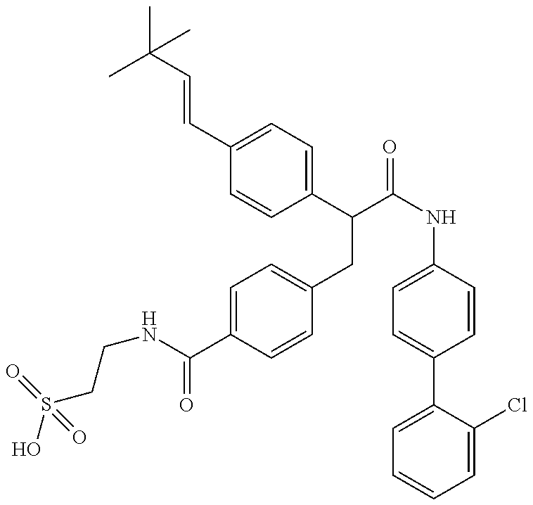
OS(CCNC(=O)C1=CC=C(CC(C2=CC=C(C=CC(C)(C)C)C=C2)C(=O)NC2=CC=C(C3=CC=CC=C3Cl)C=C2)C=C1)(=O)=O
